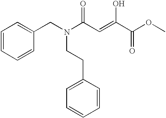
C1=CC=CC(CN(C(C=C(C(OC)=O)O)=O)CCC2=CC=CC=C2)=C1
